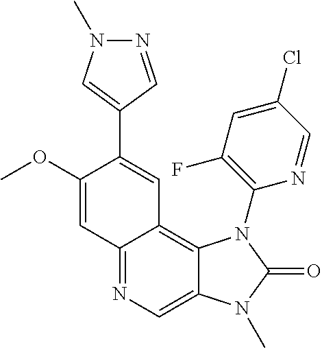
C1(OC)=CC2=NC=C3C(=C2C=C1C1=CN(C)N=C1)N(C1=C(F)C=C(Cl)C=N1)C(=O)N3C
